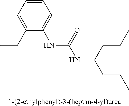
C1(NC(NC(CCC)CCC)=O)=CC=CC=C1CC
